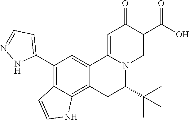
C12=CC(C3=CC=NN3)=C3C(=C1CC(C(C)(C)C)N1C2=CC(=O)C(C(O)=O)=C1)NC=C3
